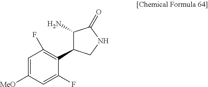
C1(C2=C(F)C=C([MeO])C=C2F)C(N)C(=O)NC1
